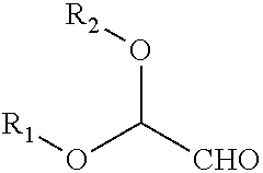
O(C([CHO])O[R2])[R1]
